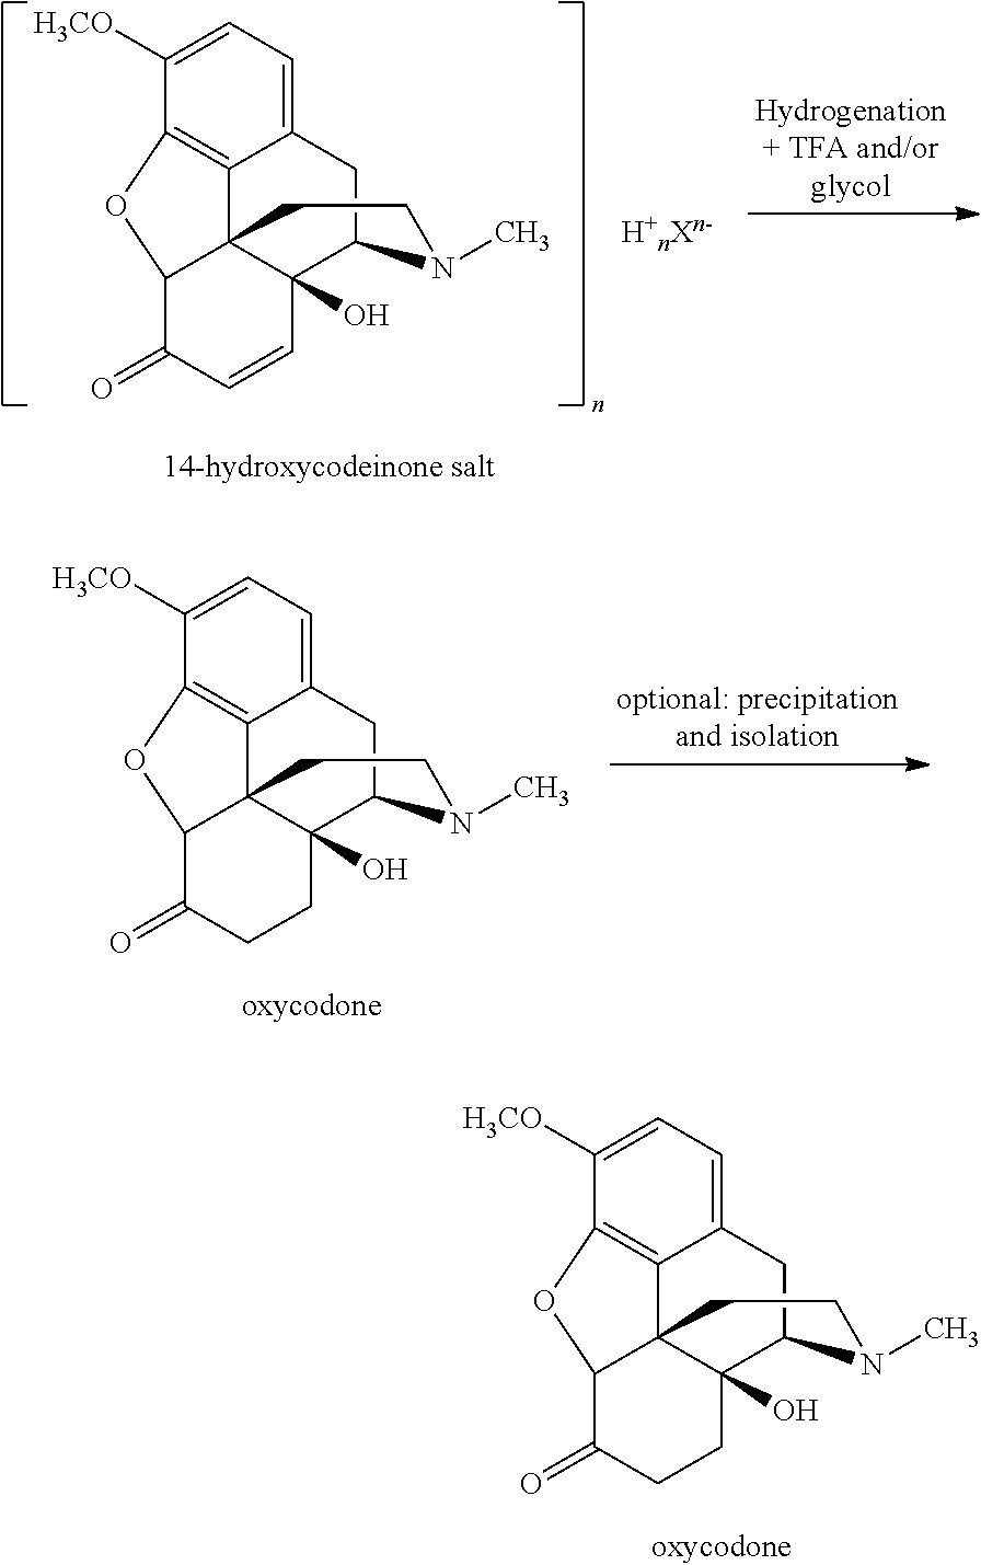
C12=C3C(=CC=C1[H3CO])CC1C4(O)C3(C(C(=O)C=C4)O2)CCN1C.[H+nXn-].C12=C3C(=CC=C1[H3CO])CC1C4(O)C3(C(C(=O)CC4)O2)CCN1C.C12=C3C(=CC=C1[H3CO])CC1C4(O)C3(C(C(=O)CC4)O2)CCN1C
